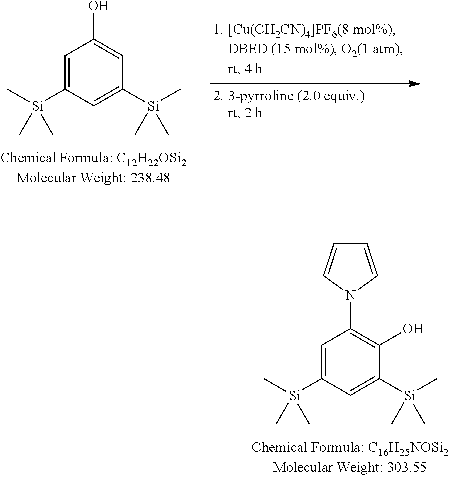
C1=C([Si](C)(C)C)C=C([Si](C)(C)C)C=C1O.C1=C([Si](C)(C)C)C=C([Si](C)(C)C)C(O)=C1N1C=CC=C1
